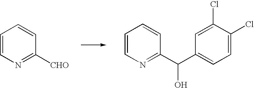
C1=CC([CHO])=NC=C1.C1(Cl)=CC(C(C2=NC=CC=C2)O)=CC=C1Cl
